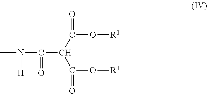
CN(C(C(C(O[R1])=O)C(=O)O[R1])=O)[H]
